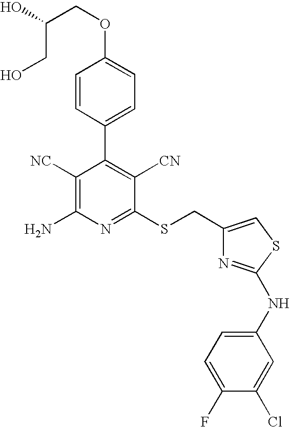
O(C1=CC=C(C2=C([CN])C(SCC3=CSC(NC4=CC=C(F)C(Cl)=C4)=N3)=NC(N)=C2[NC])C=C1)CC(CO)O
